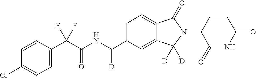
C1=CC(C(C(NC(C2=CC=C3C(=C2)C([D])([D])N(C2C(=O)NC(=O)CC2)C3=O)[D])=O)(F)F)=CC=C1Cl
